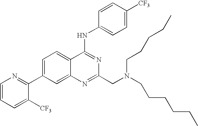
C1=CC=C([CF3])C(C2=CC=C3C(=C2)N=C(CN(CCCCCC)CCCCC)N=C3NC2=CC=C([CF3])C=C2)=N1
